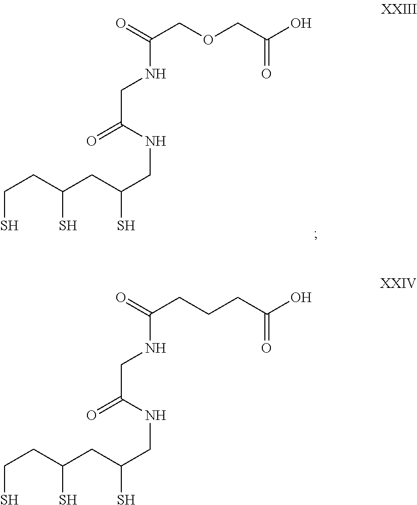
C(CC(S)CCS)(CNC(CNC(COCC(O)=O)=O)=O)S.C(CC(S)CCS)(CNC(CNC(CCCC(O)=O)=O)=O)S
